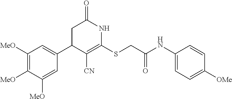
C1=C(C2C([CN])=C(SCC(=O)NC3=CC=C([OMe])C=C3)NC(=O)C2)C=C([MeO])C([MeO])=C1[MeO]
